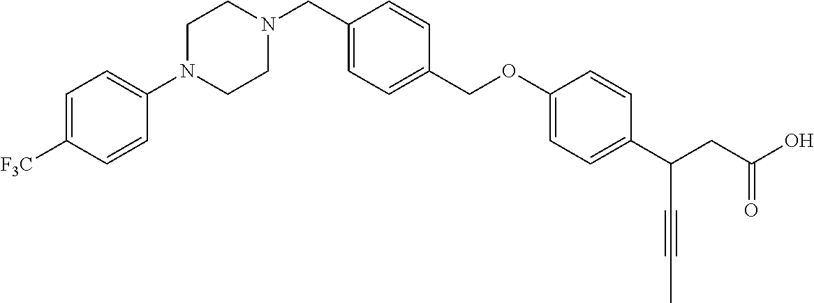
N1(CC2=CC=C(COC3=CC=C(C(CC(O)=O)C#CC)C=C3)C=C2)CCN(C2=CC=C([F3C])C=C2)CC1
